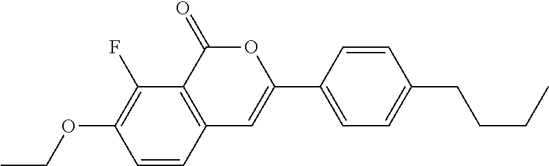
C1=CC2=C(C(F)=C1OCC)C(=O)OC(C1=CC=C(CCCC)C=C1)=C2
